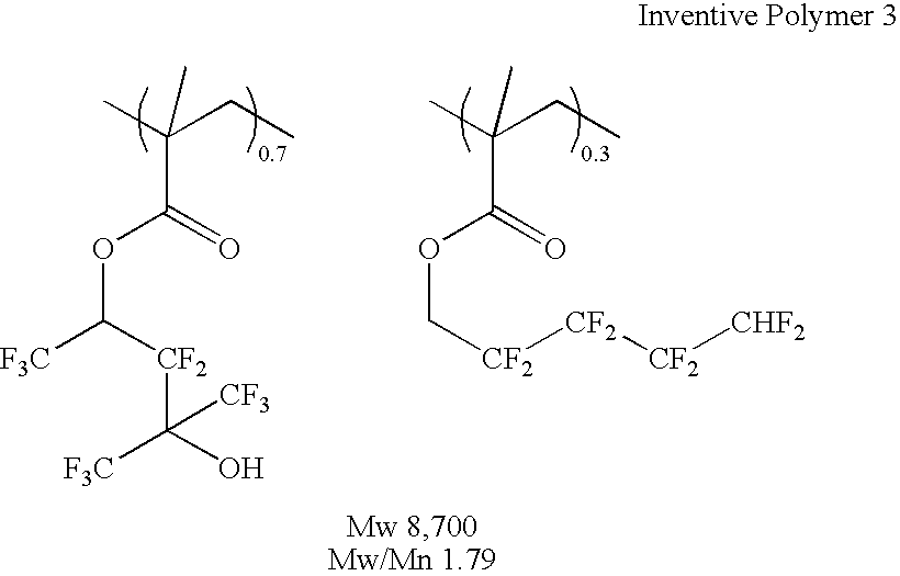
CC(CC)(C)C(=O)OC([F3C])[CF2]C(O)([F3C])[CF3].CC(CC)(C)C(=O)OC[CF2][CF2][CF2][CHF2]
